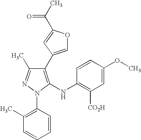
C1(C2=COC(C(=O)C)=C2)=C(NC2=C([CO2H])C=C(OC)C=C2)N(C2=C(C)C=CC=C2)N=C1C
